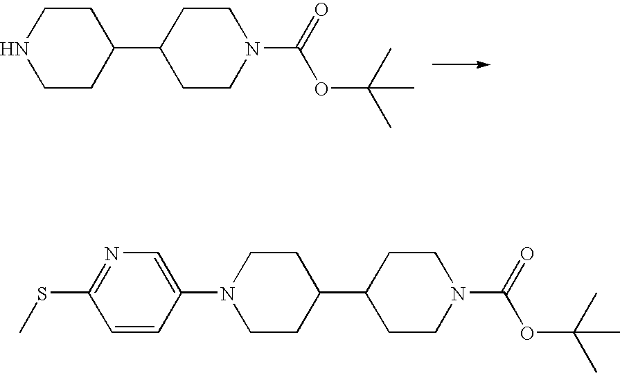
C1CC(C2CCN(C(=O)OC(C)(C)C)CC2)CCN1.C1CC(C2CCN(C(=O)OC(C)(C)C)CC2)CCN1C1=CN=C(SC)C=C1
